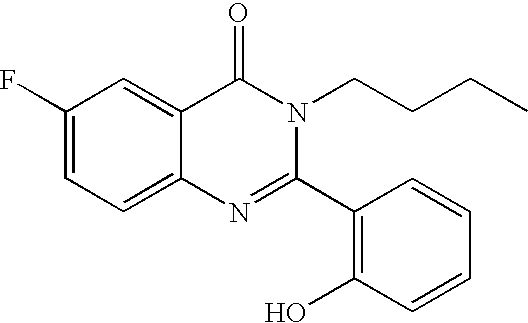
C1(F)=CC=C2C(=C1)C(=O)N(CCCC)C(C1=C(O)C=CC=C1)=N2
